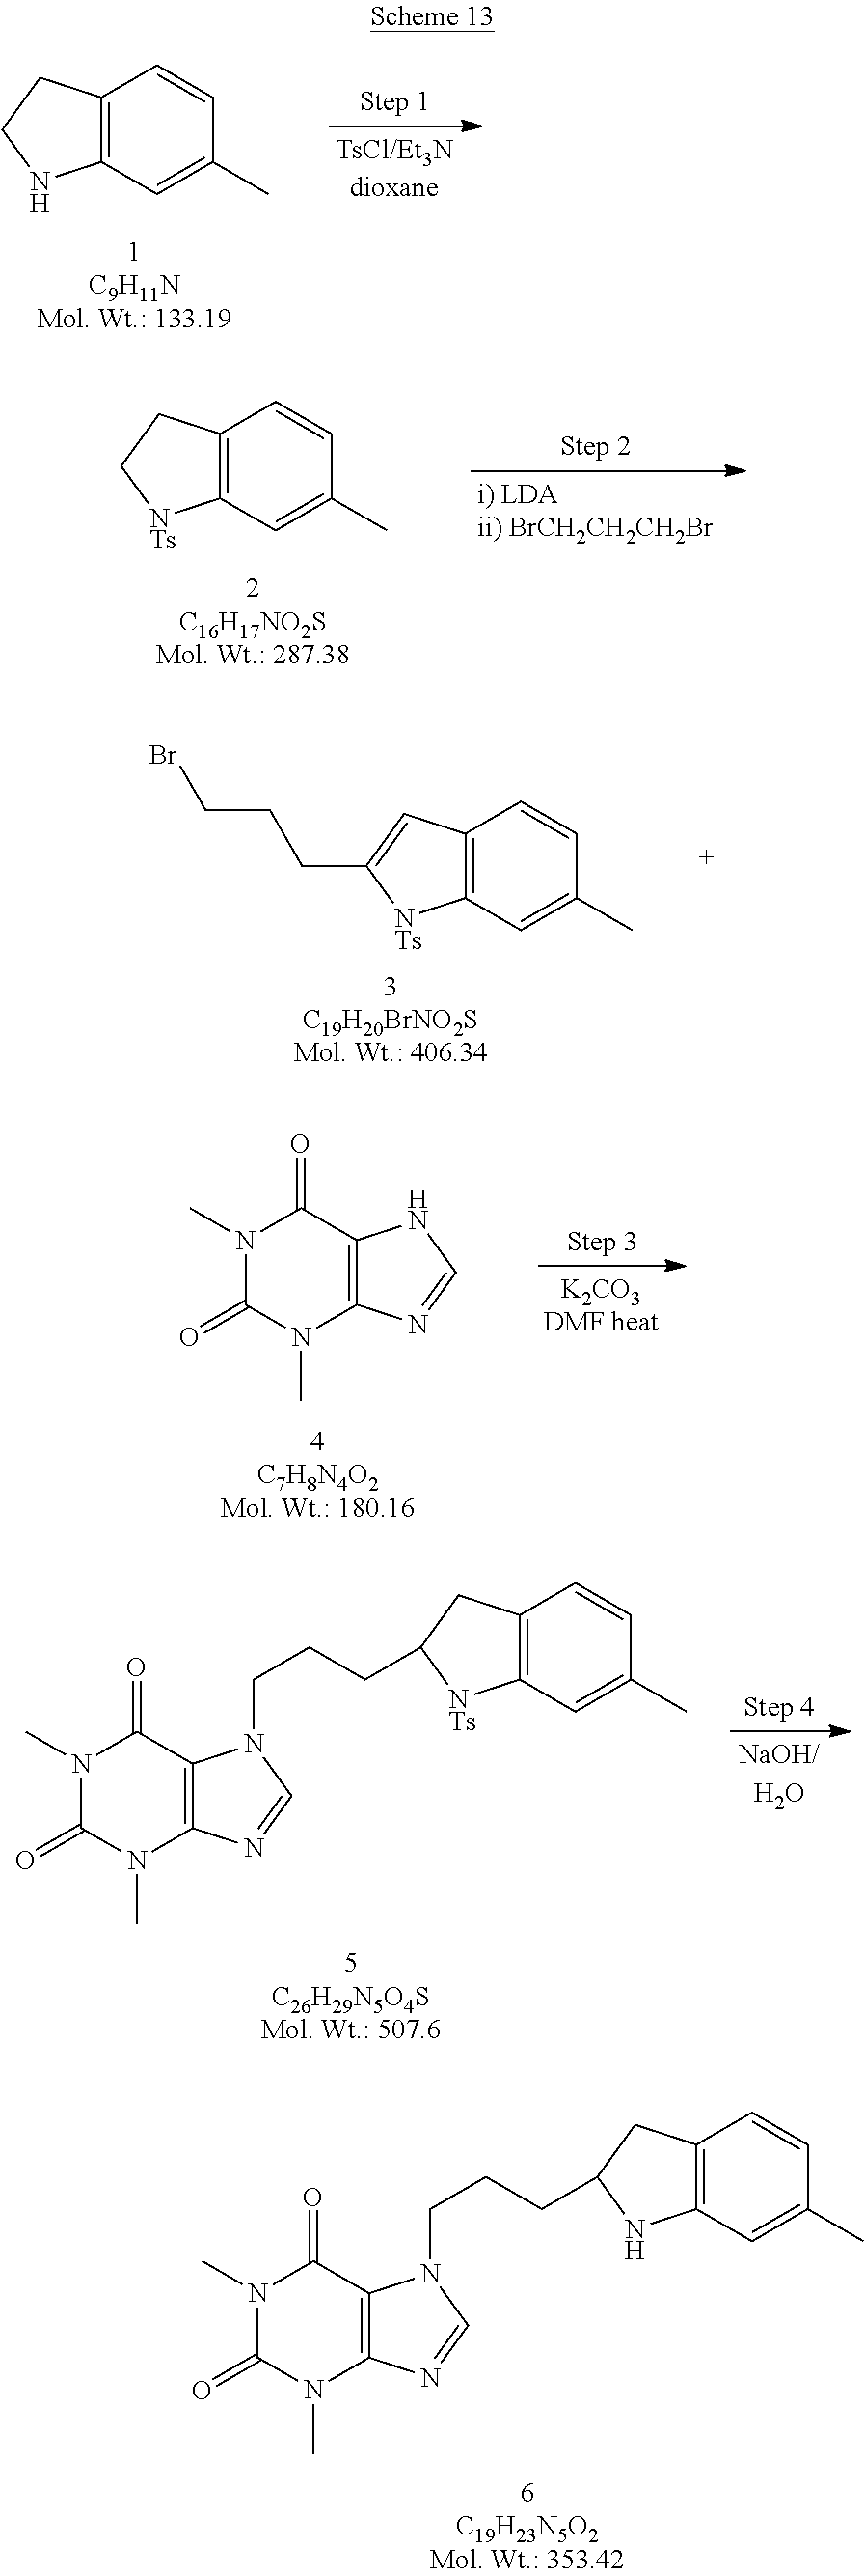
C12=C(C=C(C)C=C1)NCC2.C12=C(C=C(C)C=C1)[NTs]CC2.C12=C(C=C(C)C=C1)[NTs]C(CCCBr)=C2.N1(C)C(=O)N(C)C2=C(C1=O)NC=N2.N1(C)C(=O)N(C)C2=C(C1=O)N(CCCC1CC3=C(C=C(C)C=C3)[NTs]1)C=N2.N1(C)C(=O)N(C)C2=C(C1=O)N(CCCC1CC3=C(C=C(C)C=C3)N1)C=N2
